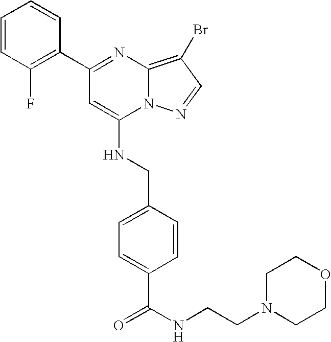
C1(C2=C(F)C=CC=C2)=NC2=C(Br)C=NN2C(NCC2=CC=C(C(NCCN3CCOCC3)=O)C=C2)=C1
